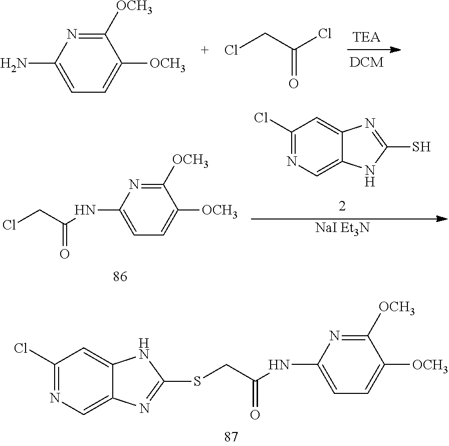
C1(Cl)=NC=C2C(=C1)NC(SCC(NC1=CC=C([OCH3])C([OCH3])=N1)=O)=N2.C1([OCH3])=CC=C(N)N=C1[OCH3].ClCC(=O)Cl.C1(Cl)=NC=C2C(=C1)N=C(S)N2.[NaI Et3N].C1([OCH3])=CC=C(NC(=O)CCl)N=C1[OCH3]
